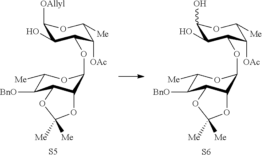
C1(O)C(O)C(OC2C3C(C([BnO])C([Me])O2)OC([Me])([Me])O3)C([OAc])C([Me])O1.[S6].C1([OAllyl])C(O)C(OC2C3C(C([BnO])C([Me])O2)OC([Me])([Me])O3)C([OAc])C([Me])O1.[S5]
